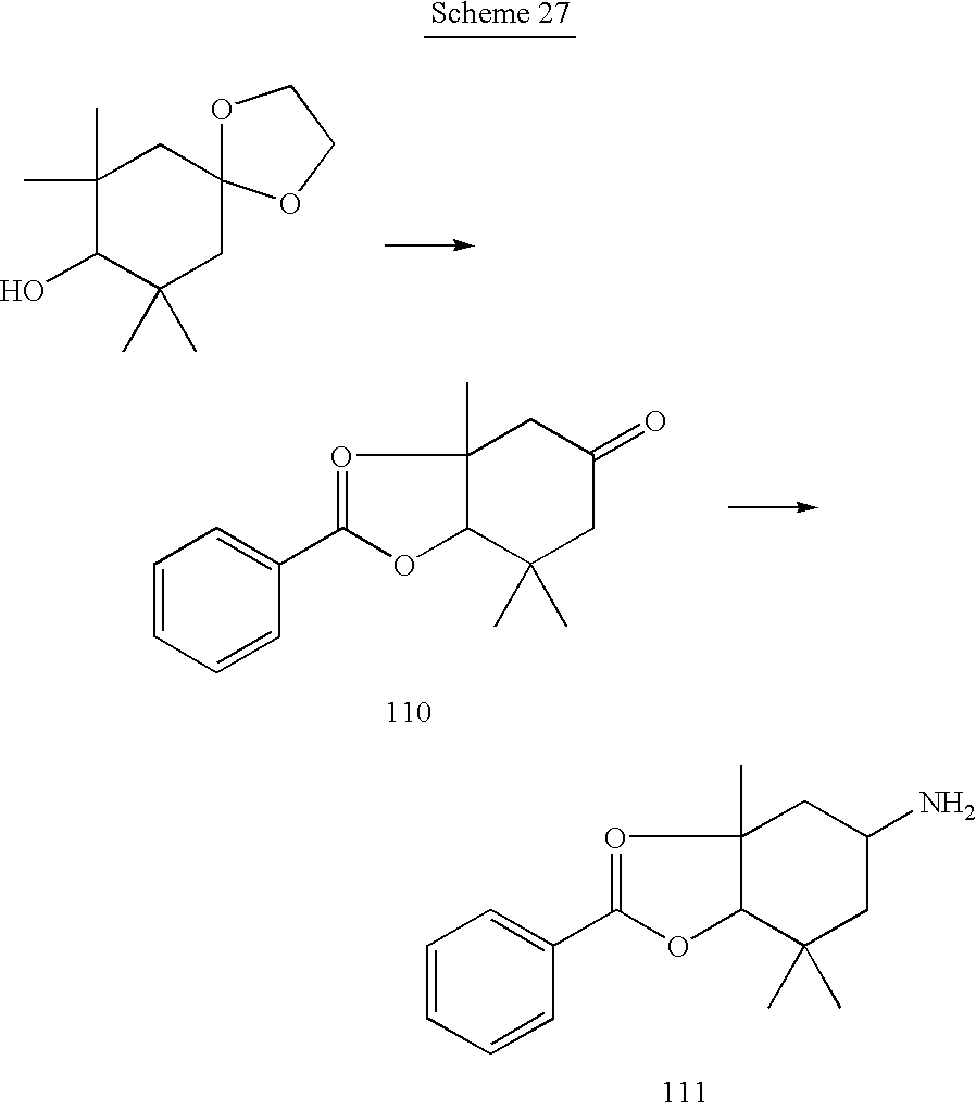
C1(C)(C)C(O)C(C)(C)CC2(C1)OCCO2.C1=CC=CC(C2=OC3(C)C(O2)C(C)(C)CC(=O)C3)=C1.C1=CC=CC(C2=OC3(C)C(O2)C(C)(C)CC(N)C3)=C1
